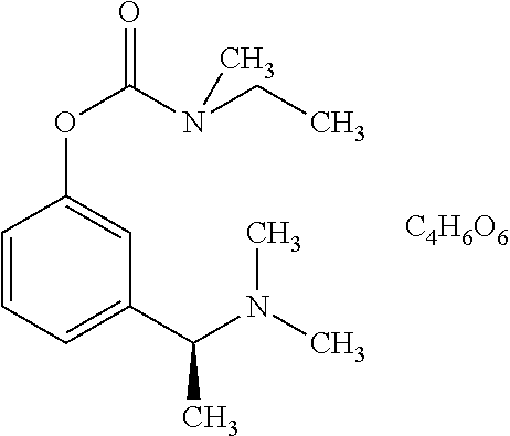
C1=CC=C(C(N(C)C)C)C=C1OC(=O)N(CC)C.[C4H6O6]
